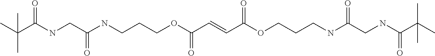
C(NCC(NCCCOC(C=CC(OCCCNC(CNC(C(C)(C)C)=O)=O)=O)=O)=O)(C(C)(C)C)=O
